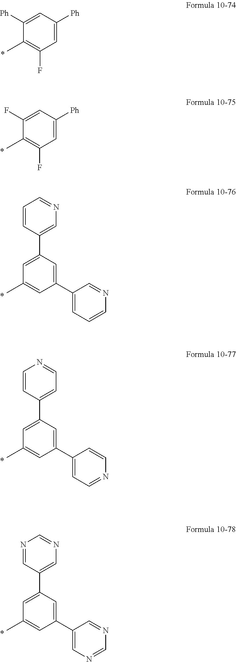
C1=C([Ph])C=C([Ph])C(C)=C1F.C1=C([Ph])C=C(F)C(C)=C1F.C1(C2=CC=CN=C2)=CC(C2=CN=CC=C2)=CC(C)=C1.C1(C2=CC=NC=C2)=CC(C2=CC=NC=C2)=CC(C)=C1.C1(C2=CN=CN=C2)=CC(C2=CN=CN=C2)=CC(C)=C1
